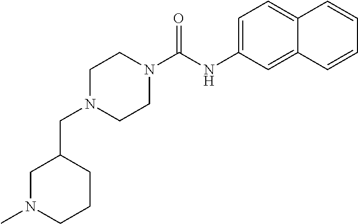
C1(CN2CCN(C(=O)NC3=CC=C4C(=C3)C=CC=C4)CC2)CN(C)CCC1
